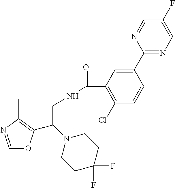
C1=NC(C)=C(C(N2CCC(F)(F)CC2)CNC(=O)C2=C(Cl)C=CC(C3=NC=C(F)C=N3)=C2)O1
